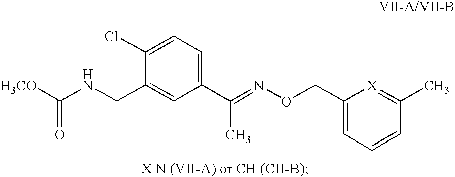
[H3CO]C(NCC1=CC(C(=NOCC2=CC=CC(C)=[X]2)C)=CC=C1Cl)=O
